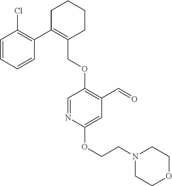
C1C(C2=C(Cl)C=CC=C2)=C(COC2=C(C=O)C=C(OCCN3CCOCC3)N=C2)CCC1
